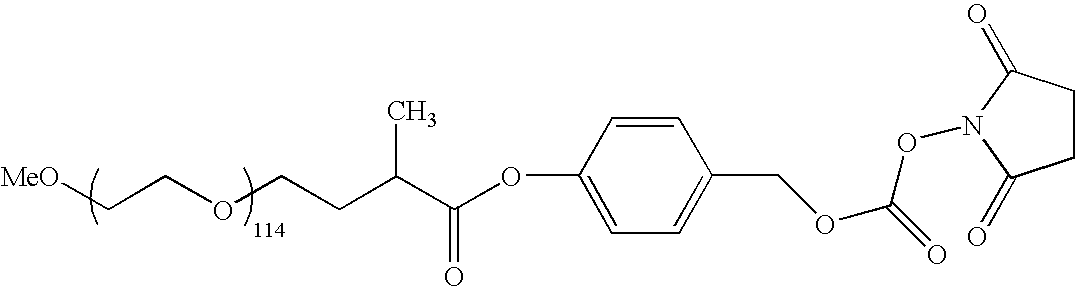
[MeO]CCOCCC(C(OC1=CC=C(COC(=O)ON2C(=O)CCC2=O)C=C1)=O)C
